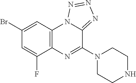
C1(Br)=CC2=C(C(F)=C1)N=C(N1CCNCC1)C1=NN=NN21
